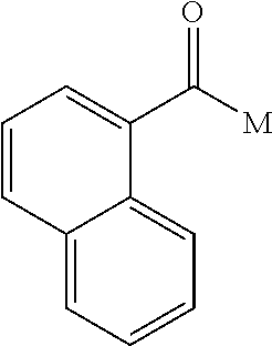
C12=CC=CC=C1C(C([M])=O)=CC=C2
